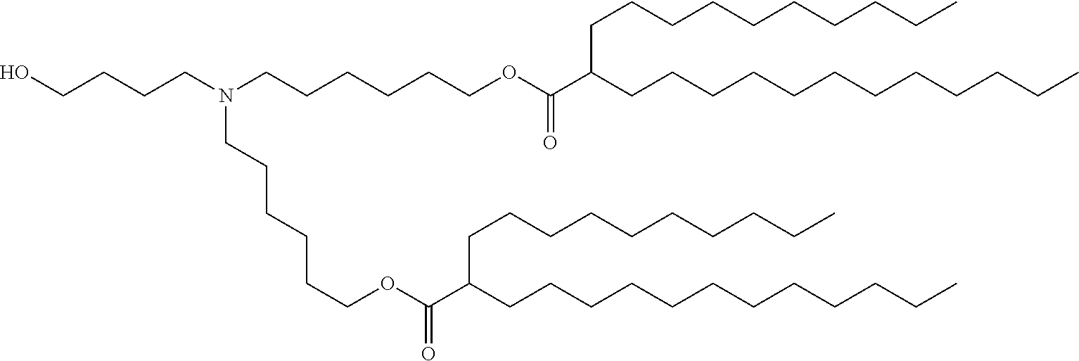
OCCCCN(CCCCCCOC(C(CCCCCCCCCCCC)CCCCCCCCCC)=O)CCCCCCOC(C(CCCCCCCCCCCC)CCCCCCCCCC)=O
